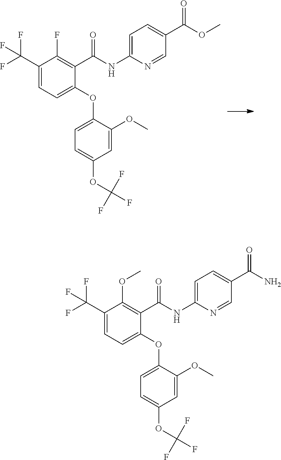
C1(C(F)(F)F)=CC=C(OC2=CC=C(OC(F)(F)F)C=C2OC)C(C(NC2=CC=C(C(N)=O)C=N2)=O)=C1OC.C1(C(F)(F)F)=CC=C(OC2=CC=C(OC(F)(F)F)C=C2OC)C(C(NC2=CC=C(C(OC)=O)C=N2)=O)=C1F
